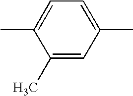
CC1=CC=C(C)C=C1C
